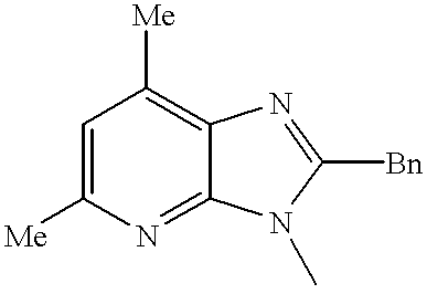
C1=C([Me])N=C2C(=C1[Me])N=C([Bn])N2C
